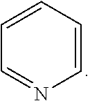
C1=CC=CN=C1
